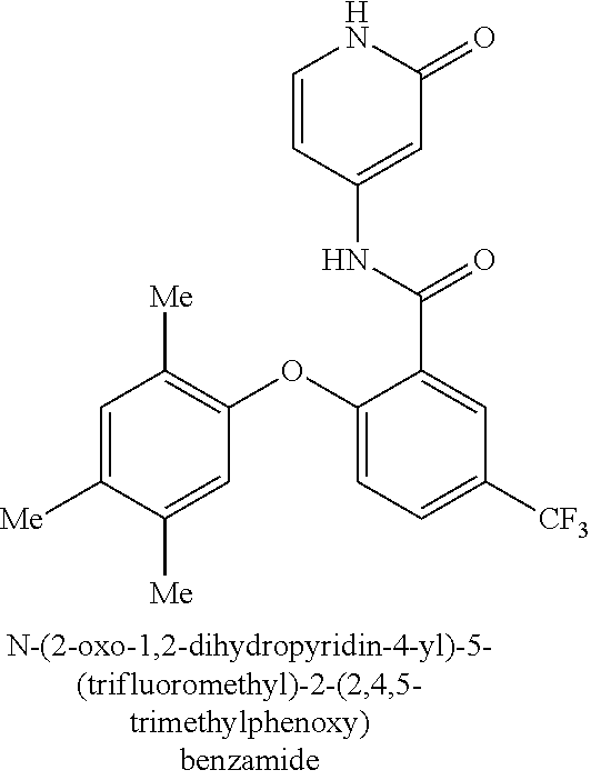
C1=CC(NC(C2=CC([CF3])=CC=C2OC2=C([Me])C=C([Me])C([Me])=C2)=O)=CC(=O)N1
